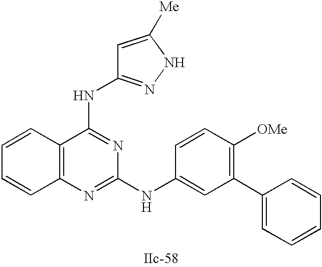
C12=C(N=C(NC3=CC(C4=CC=CC=C4)=C([OMe])C=C3)N=C1NC1=NNC([Me])=C1)C=CC=C2
